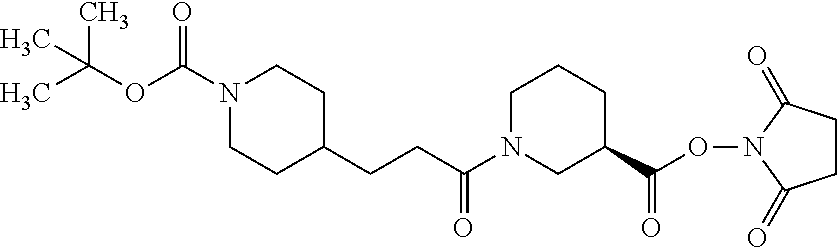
N1(C(OC(C)(C)C)=O)CCC(CCC(N2CCCC(C(ON3C(=O)CCC3=O)=O)C2)=O)CC1
